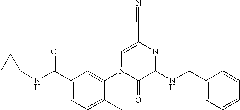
C1CC1NC(C1=CC=C(C)C(N2C=C(C#N)N=C(NCC3=CC=CC=C3)C2=O)=C1)=O
